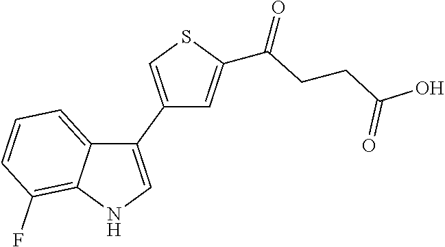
C1(C2=CNC3=C(F)C=CC=C23)=CSC(C(=O)CCC(O)=O)=C1
